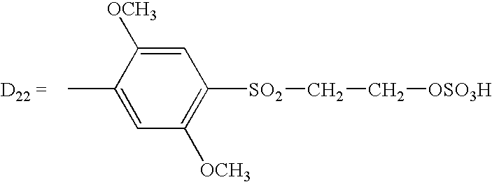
CC1=CC([OCH3])=C([SO2]CC[OSO3H])C=C1[OCH3]
